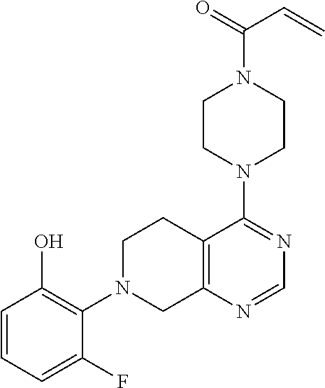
C12=C(N=CN=C1N1CCN(C(=O)C=C)CC1)CN(C1=C(O)C=CC=C1F)CC2
